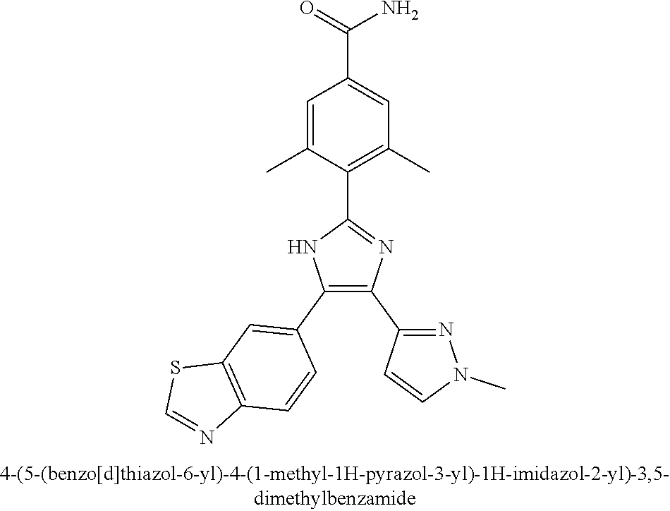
C1(C2=NC(C3=NN(C)C=C3)=C(C3=CC4=C(C=C3)N=CS4)N2)=C(C)C=C(C(=O)N)C=C1C
